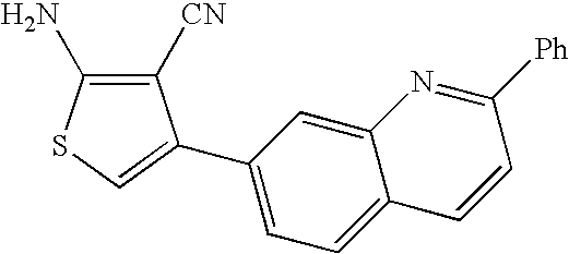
C1(N)=C([CN])C(C2=CC=C3C(=C2)N=C([Ph])C=C3)=CS1
